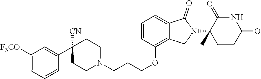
C1CN(CCCOC2=C3C(=CC=C2)C(=O)N(C2(C)CCC(=O)NC2=O)C3)CCC1([CN])C1=CC([F3CO])=CC=C1
